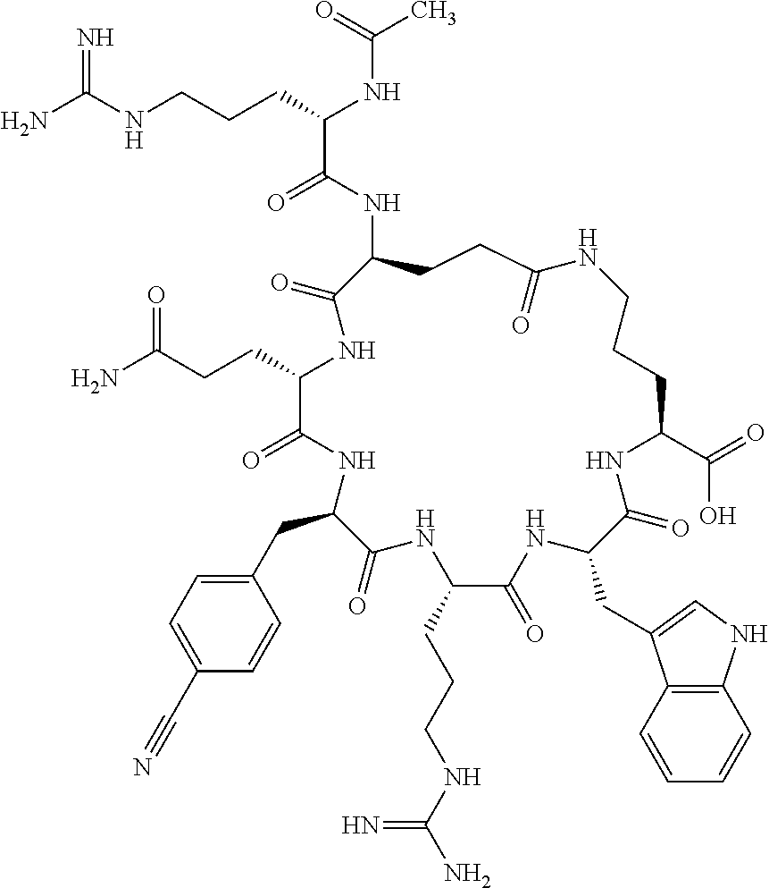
NC(NCCCC(NC(C)=O)C(=O)NC1CCC(=O)NCCCC(C(=O)O)NC(=O)C(CC2=CNC3=C2C=CC=C3)NC(=O)C(CCCNC(N)=N)NC(=O)C(CC2=CC=C(C#N)C=C2)NC(=O)C(CCC(=O)N)NC1=O)=N
